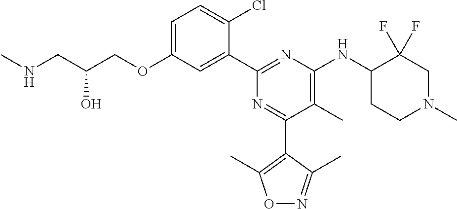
C1=C(OCC(CNC)O)C=C(C2=NC(NC3CCN(C)CC3(F)F)=C(C)C(C3=C(C)ON=C3C)=N2)C(Cl)=C1
